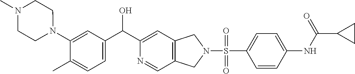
C1=C(N2CCN(C)CC2)C(C)=CC=C1C(C1=CC2=C(C=N1)CN(S(=O)(C1=CC=C(NC(C3CC3)=O)C=C1)=O)C2)O
